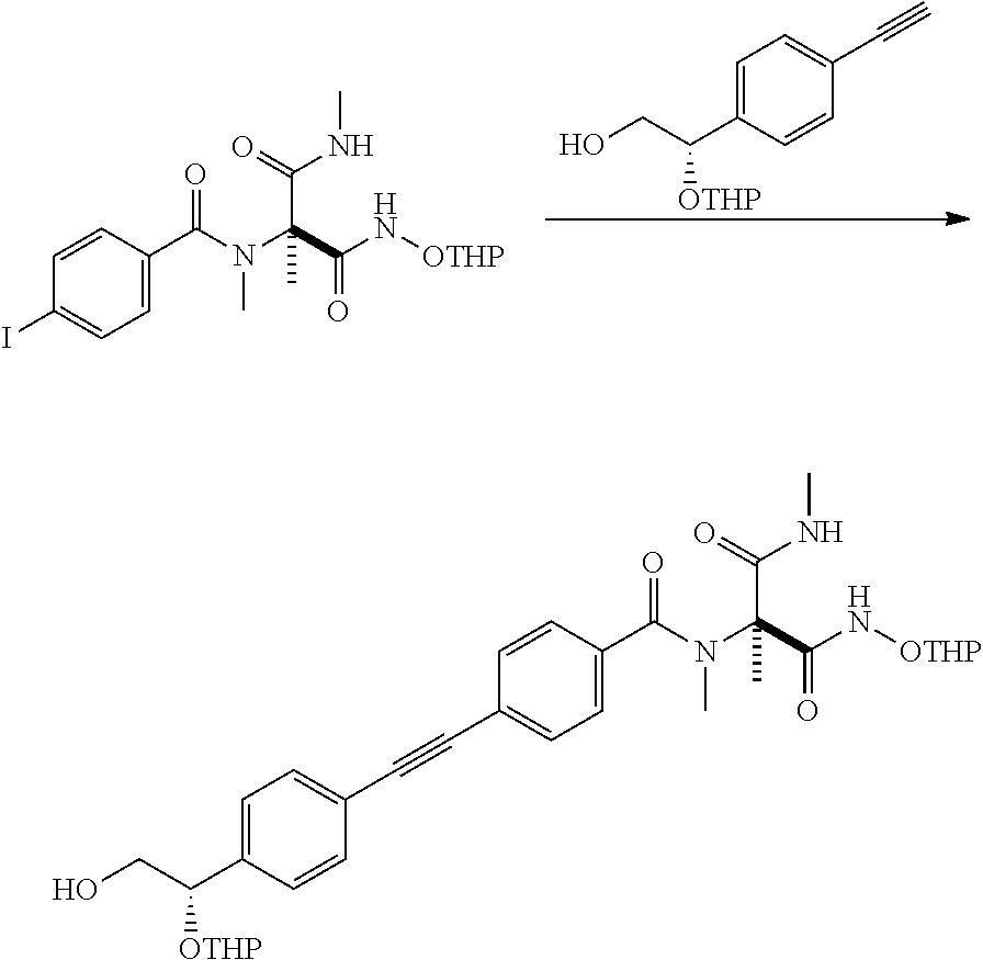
C1=C(C(CO)[OTHP])C=CC(C#C)=C1.C1=CC(C(N(C(C(N[OTHP])=O)(C(NC)=O)C)C)=O)=CC=C1I.C1=CC(C(N(C(C(N[OTHP])=O)(C(NC)=O)C)C)=O)=CC=C1C#CC1=CC=C(C(CO)[OTHP])C=C1
